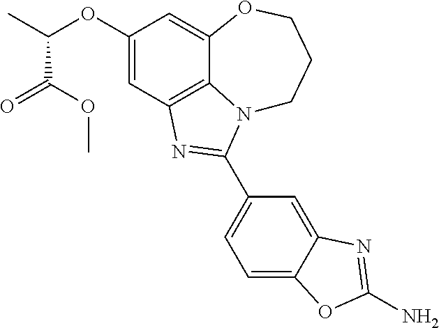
C1(OC(C)C(=O)OC)=CC2=C3C(=C1)OCCCN3C(C1=CC=C3C(=C1)N=C(N)O3)=N2
